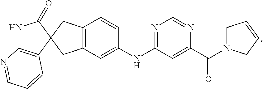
C1(=O)NC2=C(C=CC=N2)C12CC1=C(C2)C=CC(NC2=NC=NC(C(=O)N3CC=CC3)=C2)=C1
